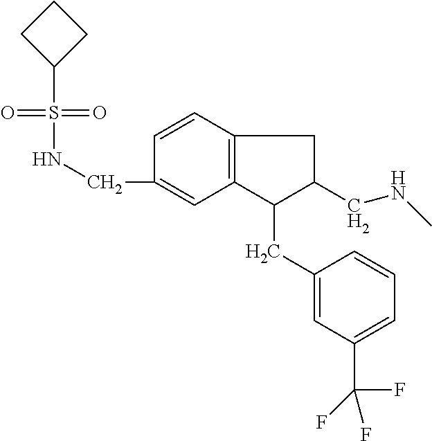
S(=O)(=O)(NCC1=CC2=C(C=C1)CC(CNC)C2CC1=CC(C(F)(F)F)=CC=C1)C1CCC1
